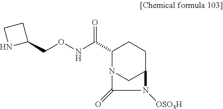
C1(C(=O)NOCC2CCN2)N2CC(CC1)N([OSO3H])C2=O
